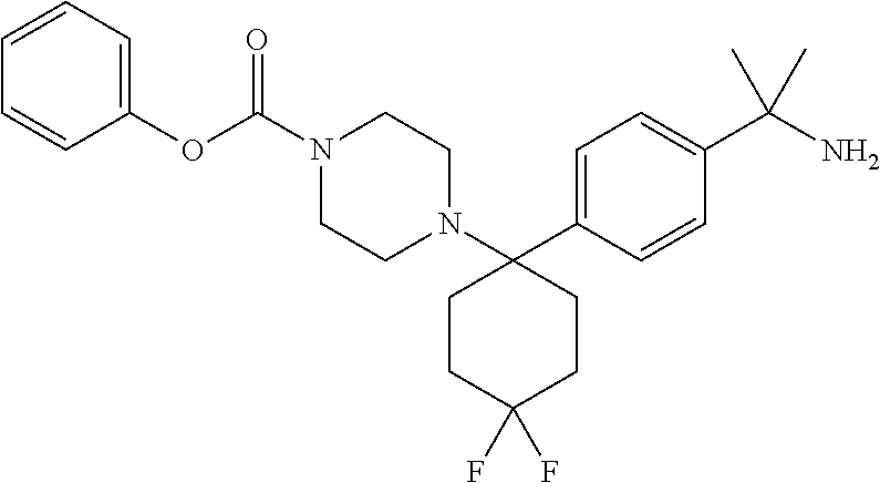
C1CC(F)(F)CCC1(C1=CC=C(C(N)(C)C)C=C1)N1CCN(C(OC2=CC=CC=C2)=O)CC1
